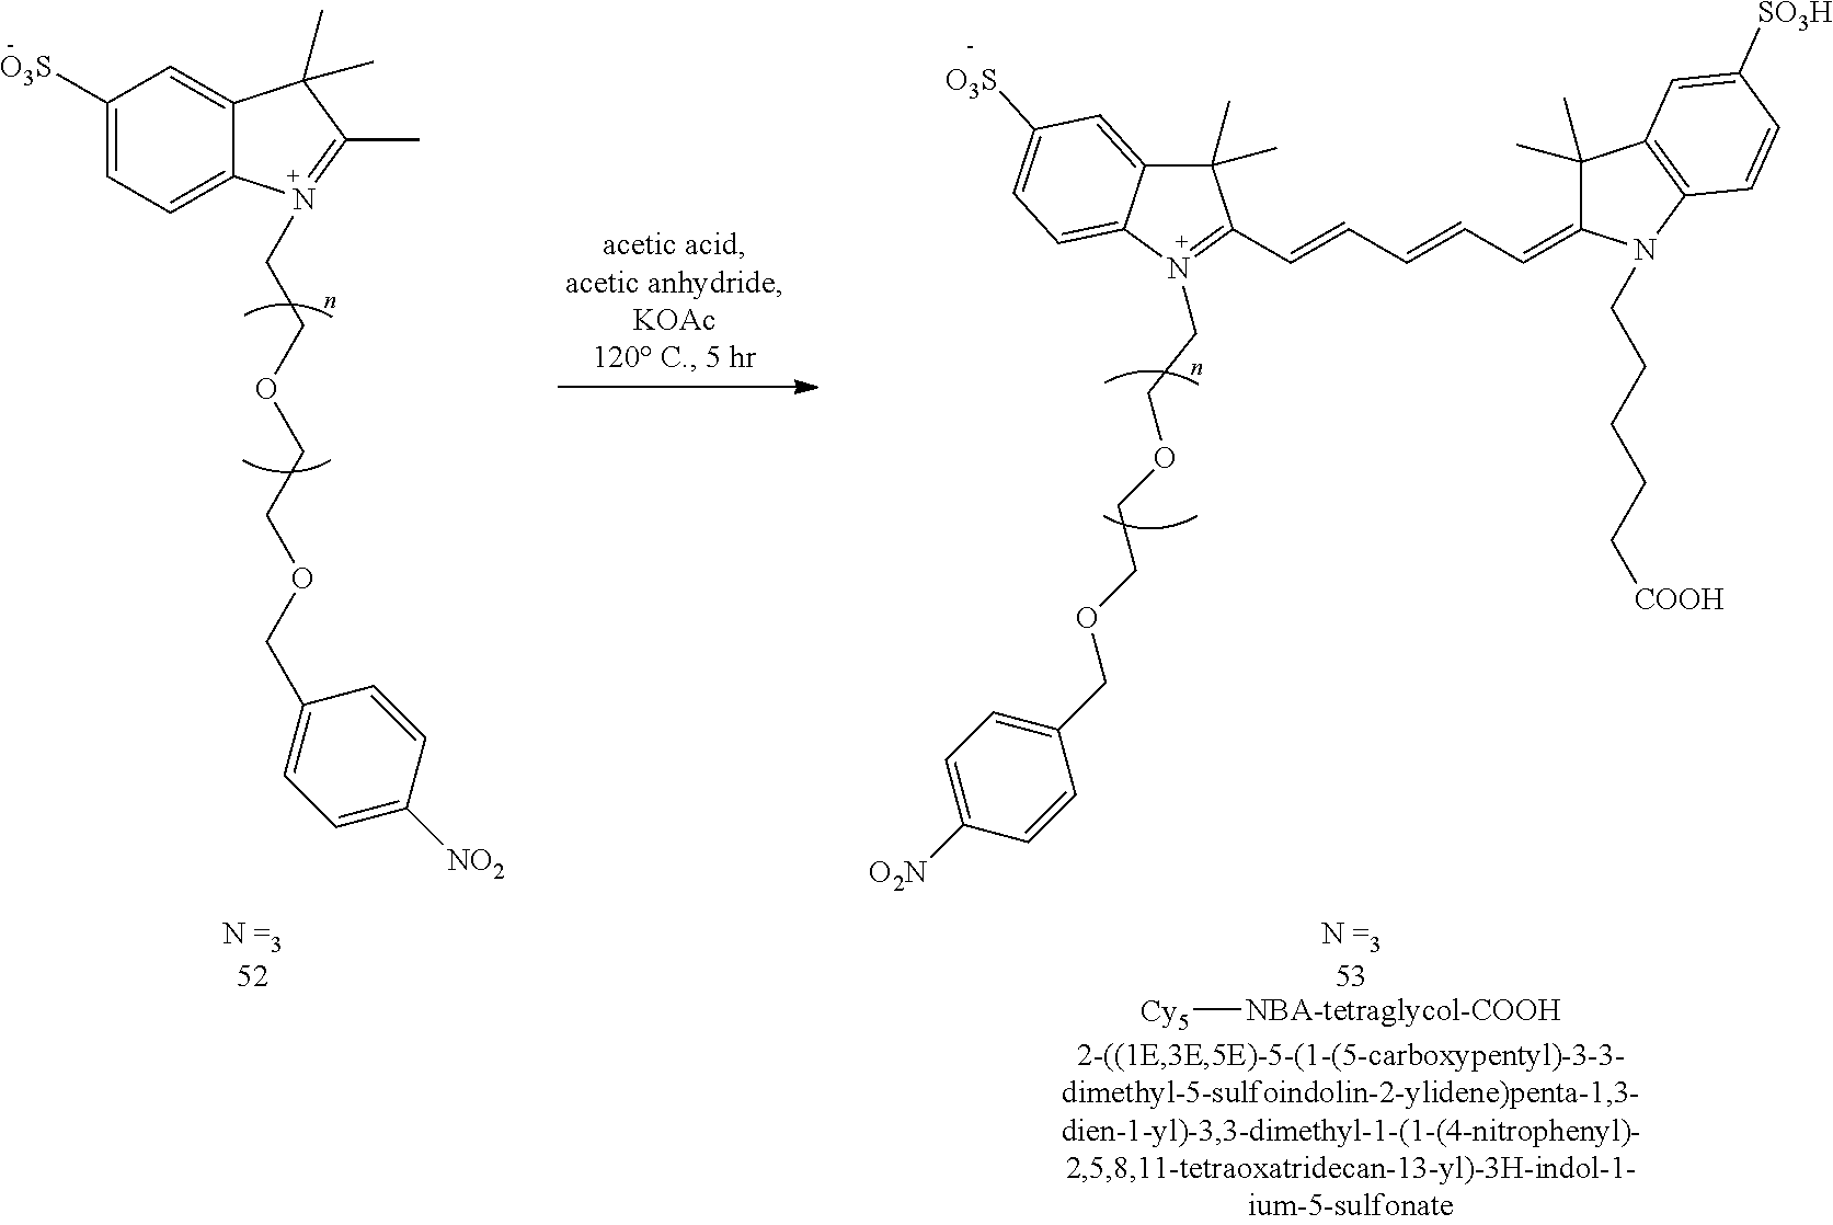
[Cy5][NBA-tetraglycol-COOH].C1(C)(C)C2=CC([O3S])=CC=C2N(CCOCCOCC2=CC=C([O2N])C=C2)=C1C=CC=CC=C1C(C)(C)C2=C(N1CCCCC[COOH])C=CC([SO3H])=C2.C1([O3S])=CC=C2C(=C1)C(C)(C)C(C)=N2CCOCCOCC1=CC=C([NO2])C=C1
